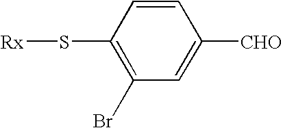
C1=CC(S[Rx])=C(Br)C=C1[CHO]
